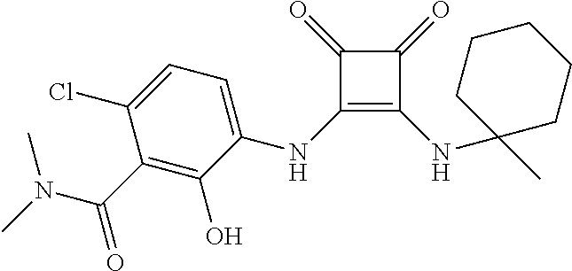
C1(=O)C(NC2=CC=C(Cl)C(C(=O)N(C)C)=C2O)=C(NC2(C)CCCCC2)C1=O
